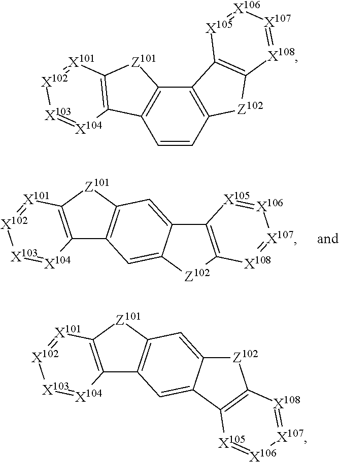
C12=C([Z101]C3=C1C=C1C(=C3)C3=C([Z102]1)[X108]=[X107][X106]=[X105]3)[X101]=[X102][X103][X104]2.C12=C([Z101]C3=C1C=C1C(=C3)[Z102]C3=C1[X105]=[X106][X107]=[X108]3)[X101]=[X102][X103][X104]2.C1=CC2=C(C3=C1C1=C([Z101]3)[X101]=[X102][X103]=[X104]1)C1=C([Z102]2)[X108]=[X107][X106]=[X105]1
